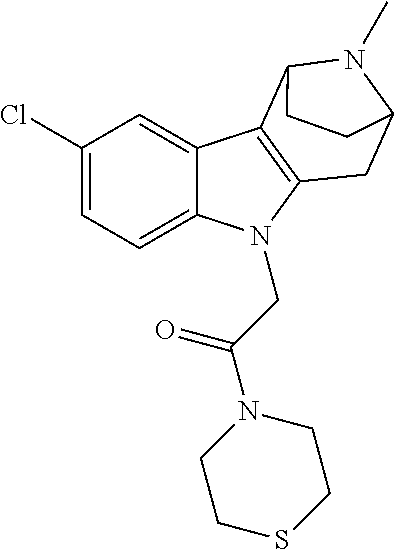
C1(Cl)=CC=C2C(=C1)C1=C(N2CC(N2CCSCC2)=O)CC2N(C)C1CC2
